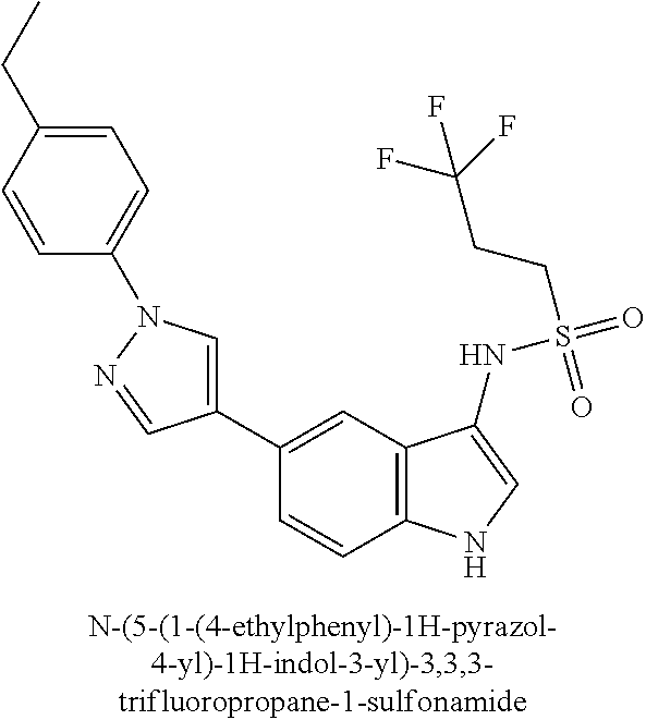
C1(C2=CN(C3=CC=C(CC)C=C3)N=C2)=CC2=C(C=C1)NC=C2NS(=O)(CCC(F)(F)F)=O
